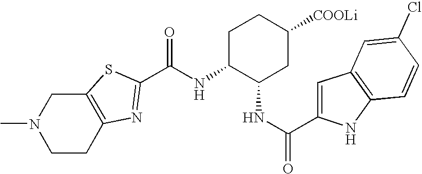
C12=C(CCN(C)C1)N=C(C(NC1C(NC(C3=CC4=C(N3)C=CC(Cl)=C4)=O)CC([COOLi])CC1)=O)S2
